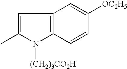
C1=C(C)N([(CH2)3CO2H])C2=C1C=C([OC2H5])C=C2
